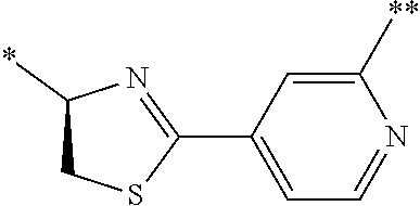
C1(C2=NC(*)CS2)=CC=NC([**])=C1
